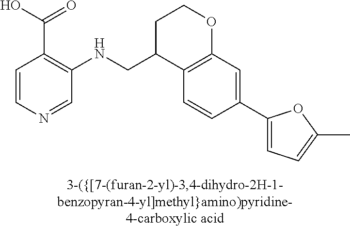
C1=CN=CC(NCC2C3=C(OCC2)C=C(C2=CC=C(C)O2)C=C3)=C1C(O)=O
